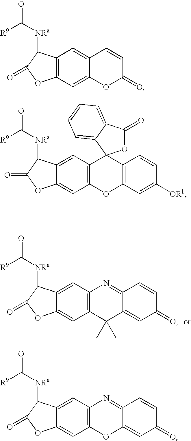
C12=CC3=C(C=C1OC(=O)C2[NRa]C(=O)[R9])C(C)(C)C1=CC(=O)C=CC1=N3.C12=C(C=C3C(=C1)C=CC(=O)O3)OC(=O)C2[NRa]C(=O)[R9].C12=CC3=C(C=C1OC(=O)C2[NRa]C(=O)[R9])OC1=CC(=O)C=CC1=N3.C12=CC3=C(C=C1OC(=O)C2[NRa]C(=O)[R9])OC1=C(C=CC([ORb])=C1)C31OC(=O)C2=CC=CC=C21
